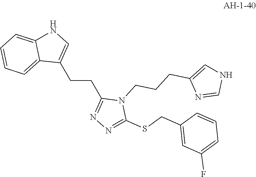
C1(CCC2=NN=C(SCC3=CC(F)=CC=C3)N2CCCC2=CNC=N2)=CNC2=CC=CC=C12
